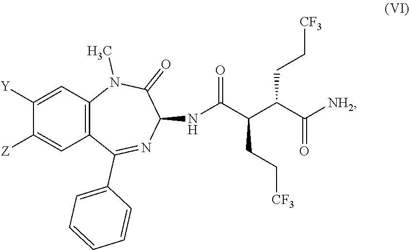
C12=C(C=C([Y])C([Z])=C1)N(C)C(=O)C(NC(C(C(C([NH2])=O)CC[CF3])CC[CF3])=O)N=C2C1=CC=CC=C1
